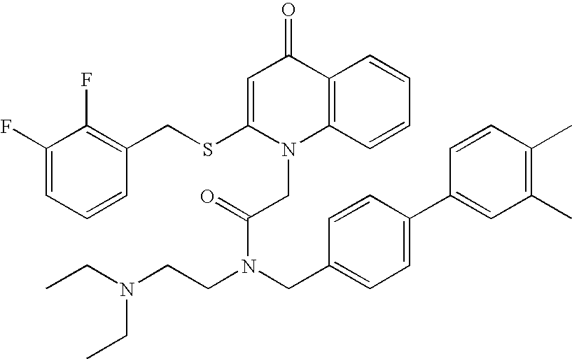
C1=C(SCC2=C(F)C(F)=CC=C2)N(CC(N(CCN(CC)CC)CC2=CC=C(C3=CC(C)=C(C)C=C3)C=C2)=O)C2=C(C1=O)C=CC=C2
